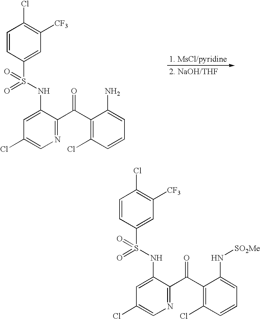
C1(Cl)=CN=C(C(C2=C(Cl)C=CC=C2N)=O)C(NS(=O)(=O)C2=CC([CF3])=C(Cl)C=C2)=C1.C1(Cl)=CN=C(C(C2=C(Cl)C=CC=C2N[SO2Me])=O)C(NS(=O)(=O)C2=CC([CF3])=C(Cl)C=C2)=C1
